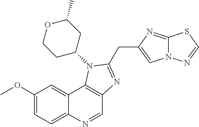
C1(OC)=CC=C2C(=C1)C1=C(C=N2)N=C(CC2=CN3C(=N2)SC=N3)N1C1CC(C)OCC1
